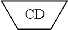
[CD].C1CCC1
